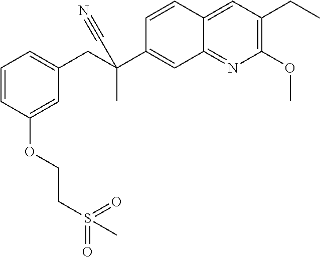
C12=NC(OC)=C(CC)C=C1C=CC(C(CC1=CC=CC(OCCS(=O)(=O)C)=C1)(C)C#N)=C2
